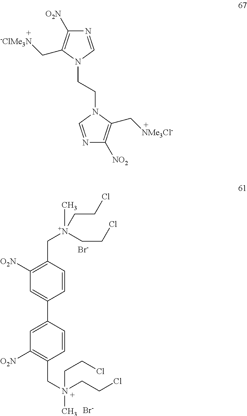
C1(C[N+](CCCl)(CCCl)C)=C([O2N])C=C(C2=CC([O2N])=C(CN(CCCl)(CCCl)C)C=C2)C=C1.[Br-].[Br-].N1=CN(CCN2C(C[NMe3Cl-])=C([NO2])N=C2)C(C[-ClMe3N])=C1[O2N]
